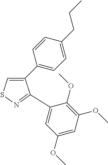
C1(C2=CC=C(CCC)C=C2)=CSN=C1C1=CC(OC)=CC(OC)=C1OC
